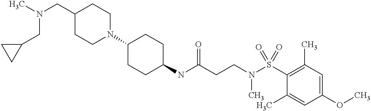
C1(NC(CCN(S(C2=C(C)C=C(OC)C=C2C)(=O)=O)C)=O)CCC(N2CCC(CN(C)CC3CC3)CC2)CC1
